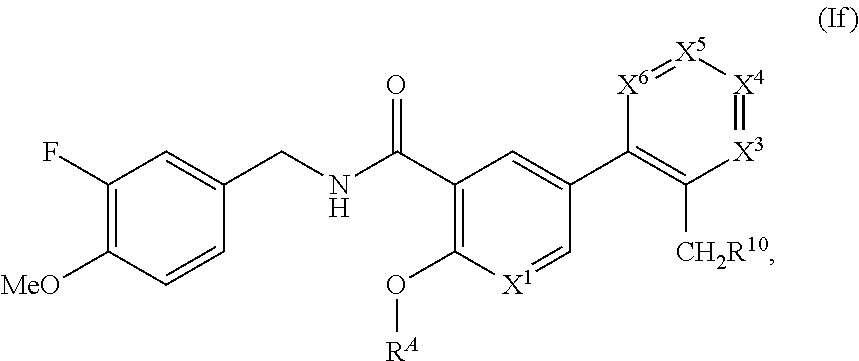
C1(F)=C([MeO])C=CC(CNC(C2=C(O[RA])[X1]=CC(C3=C([CH2R10])[X3]=[X4][X5]=[X6]3)=C2)=O)=C1
